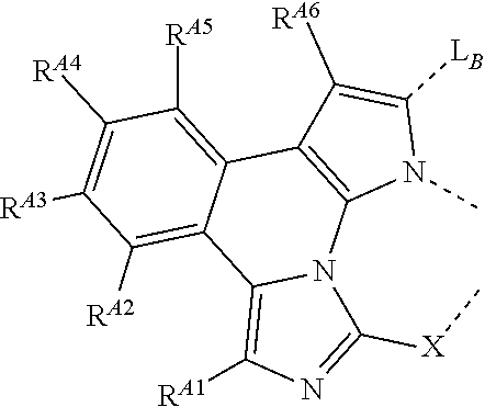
C1([LB])=C([RA6])C2=C(N3C(=C([RA1])N=C3[X]C)C3=C([RA2])C([RA3])=C([RA4])C([RA5])=C32)N1C
